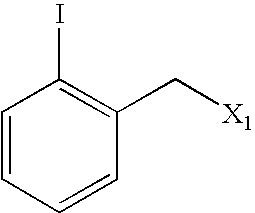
C1=CC=CC(C[X1])=C1I
